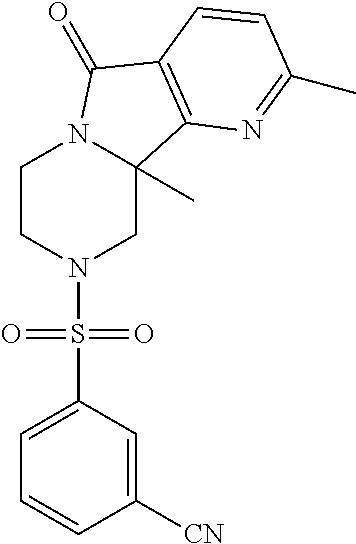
C1CN(S(C2=CC=CC([CN])=C2)(=O)=O)CC2(C)N1C(=O)C1=C2N=C(C)C=C1
